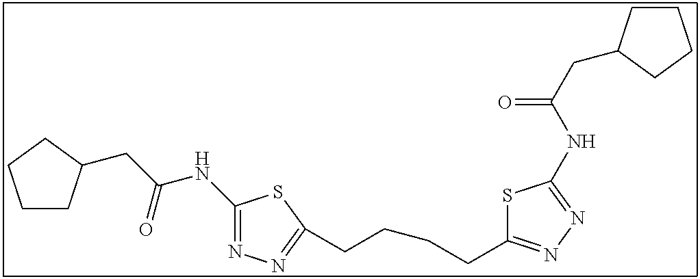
C1CC(CC(NC2=NN=C(CCCCC3=NN=C(NC(CC4CCCC4)=O)S3)S2)=O)CC1
